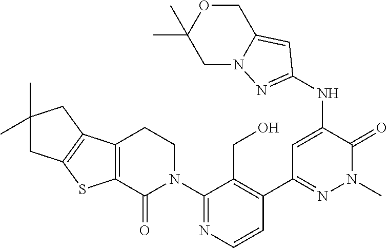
C12=C(C3=C(S1)C(=O)N(C1=NC=CC(C4=NN(C)C(=O)C(NC5=NN6CC(C)(C)OCC6=C5)=C4)=C1CO)CC3)CC(C)(C)C2
